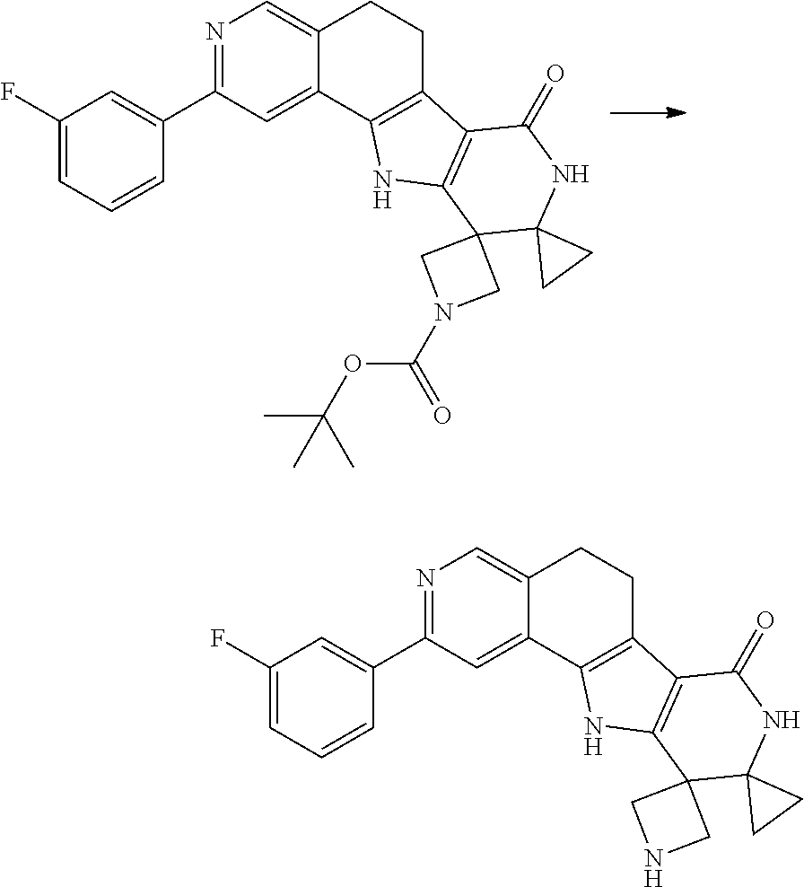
C1(F)=CC=CC(C2=NC=C3C(=C2)C2=C(CC3)C3=C(N2)C2(C4(NC3=O)CC4)CN(C(OC(C)(C)C)=O)C2)=C1.C1(F)=CC=CC(C2=NC=C3C(=C2)C2=C(CC3)C3=C(N2)C2(C4(NC3=O)CC4)CNC2)=C1
